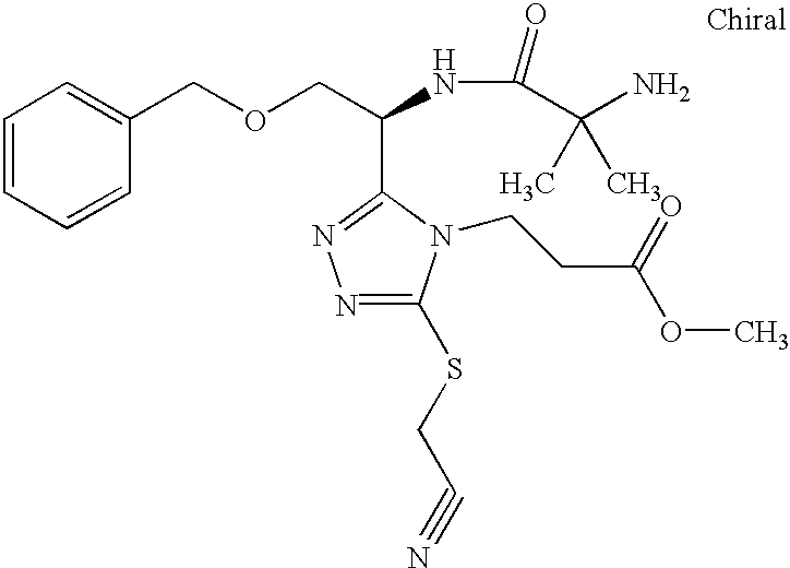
C1=CC=CC(COCC(NC(C(N)(C)C)=O)C2=NN=C(SCC#N)N2CCC(OC)=O)=C1
